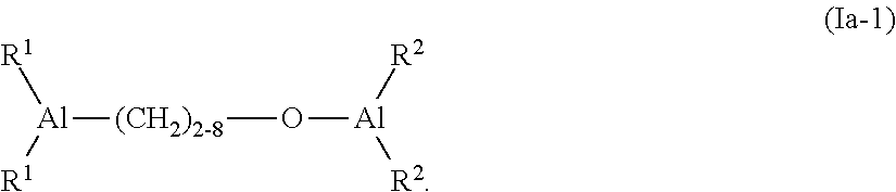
[Al]([(CH2)2-8]O[Al]([R2])[R2])([R1])[R1]
